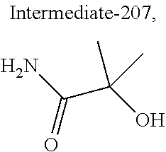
C(C(N)=O)(O)(C)C
